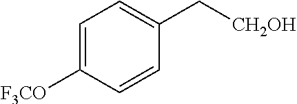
C1=C([F3CO])C=CC(C[CH2OH])=C1
